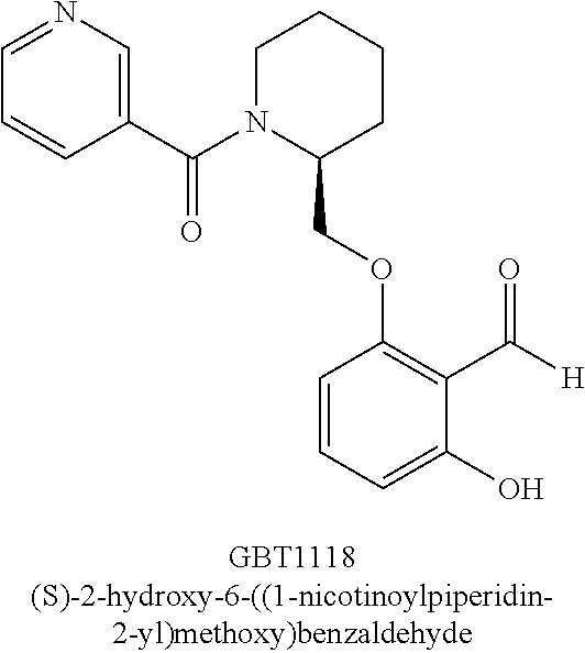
C1(COC2=C(C([H])=O)C(O)=CC=C2)CCCCN1C(C1=CN=CC=C1)=O
